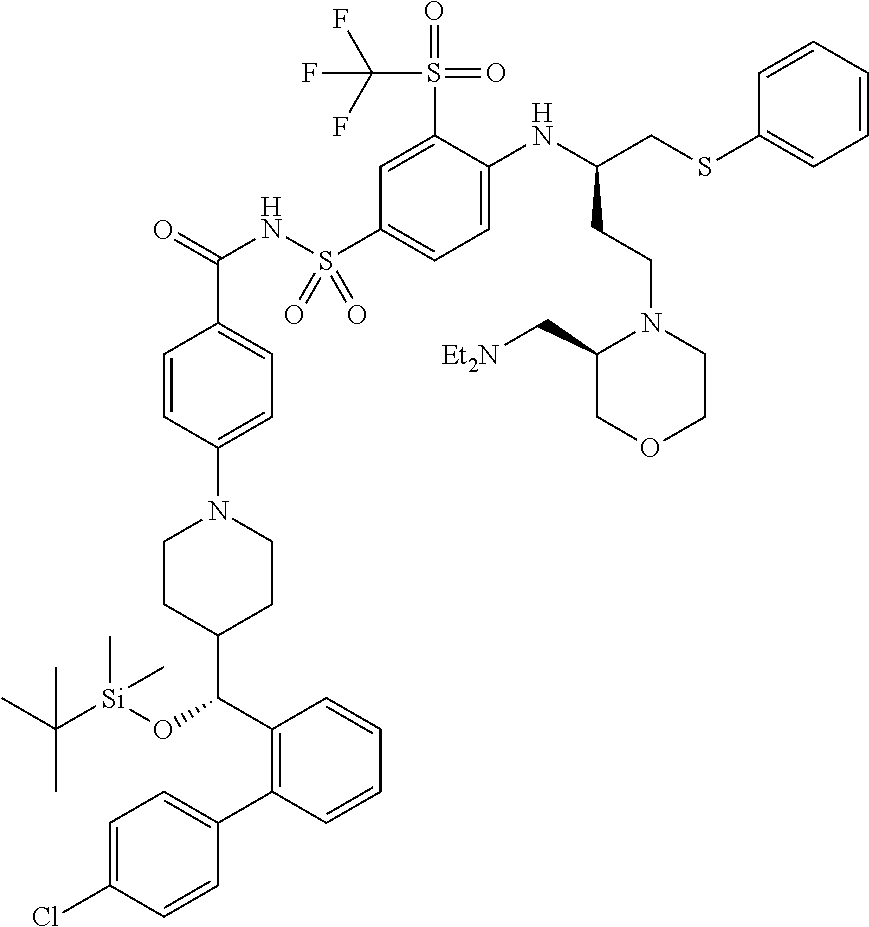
C1=CC(N2CCC(C(O[Si](C(C)(C)C)(C)C)C3=C(C4=CC=C(Cl)C=C4)C=CC=C3)CC2)=CC=C1C(=O)NS(C1=CC=C(NC(CSC2=CC=CC=C2)CCN2C(C[Et2N])COCC2)C(S(C(F)(F)F)(=O)=O)=C1)(=O)=O
